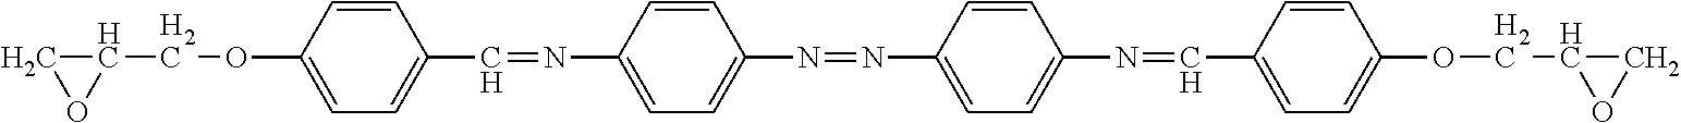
C1(COC2=CC=C(C=NC3=CC=C(N=NC4=CC=C(N=CC5=CC=C(OCC6CO6)C=C5)C=C4)C=C3)C=C2)CO1
